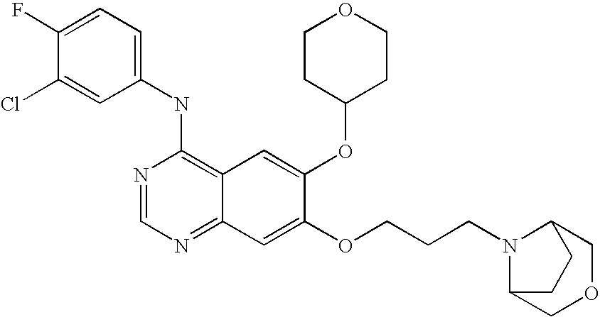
C1=C(Cl)C(F)=CC=C1NC1=C2C(=NC=N1)C=C(OCCCN1C3COCC1CC3)C(OC1CCOCC1)=C2
